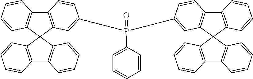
C12=C(C=C(P(C3=CC4=C(C5=C(C=CC=C5)C45C4=C(C6=C5C=CC=C6)C=CC=C4)C=C3)(C3=CC=CC=C3)=O)C=C1)C1(C3=C2C=CC=C3)C2=C(C3=C1C=CC=C3)C=CC=C2
